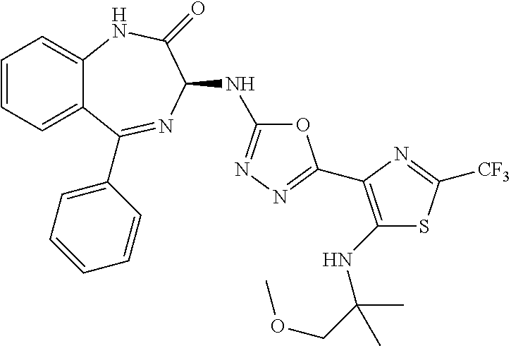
C1=CC=C2C(=C1)NC(=O)C(NC1=NN=C(C3=C(NC(COC)(C)C)SC([CF3])=N3)O1)N=C2C1=CC=CC=C1
